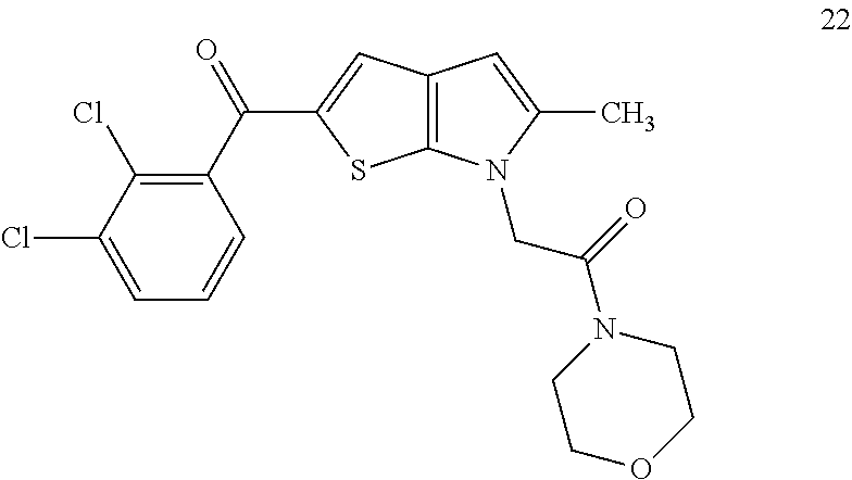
C1(C(=O)C2=CC3=C(S2)N(CC(N2CCOCC2)=O)C(C)=C3)=C(Cl)C(Cl)=CC=C1
